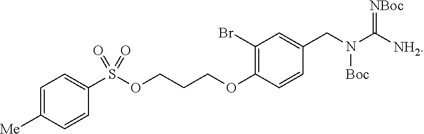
C1(Br)=C(OCCCOS(=O)(=O)C2=CC=C([Me])C=C2)C=CC(CN(C([NH2])=[NBoc])[Boc])=C1
